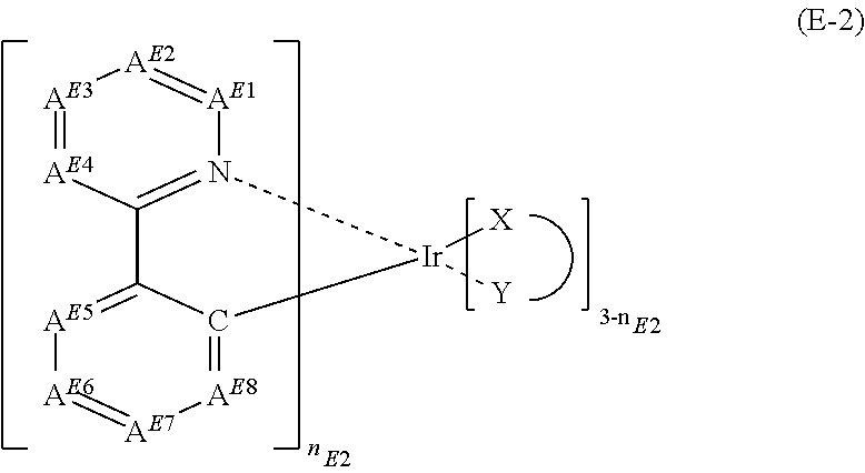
[AE2]1=[AE1]N2=C([AE4]=[AE3]1)C1=[AE5][AE6]=[AE7][AE8]=C1[Ir]2([X])[Y]
